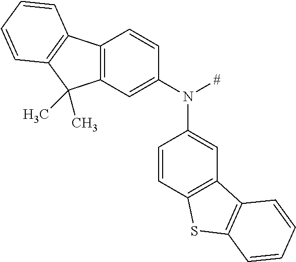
C12=C(C=C(N([#])C3=CC4=C(C=C3)SC3=C4C=CC=C3)C=C1)C(C)(C)C1=C2C=CC=C1
